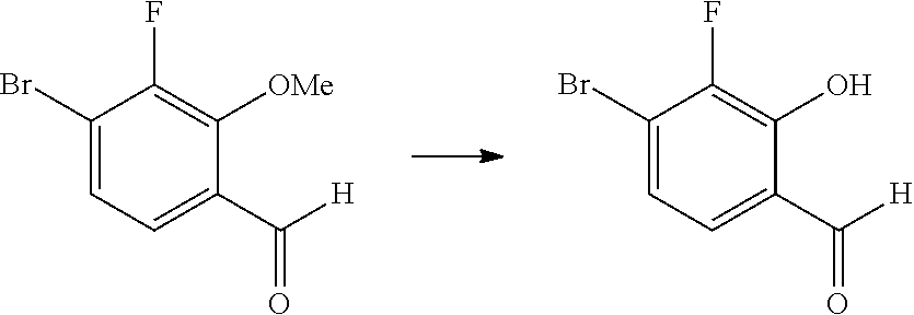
C1(Br)=CC=C(C(=O)[H])C([OMe])=C1F.C1(F)=C(O)C(C(=O)[H])=CC=C1Br
